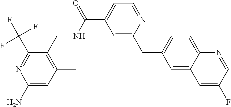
C1(C(F)(F)F)=NC(N)=CC(C)=C1CNC(C1=CC=NC(CC2=CC=C3C(=C2)C=C(F)C=N3)=C1)=O
